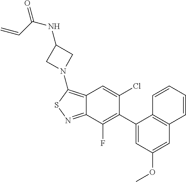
C12=C(N3CC(NC(=O)C=C)C3)SN=C1C(F)=C(C1=CC(OC)=CC3=C1C=CC=C3)C(Cl)=C2
